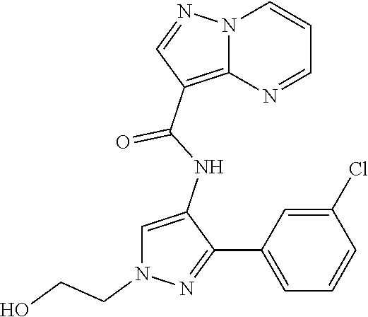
N12C(=C(C(NC3=CN(CCO)N=C3C3=CC=CC(Cl)=C3)=O)C=N1)N=CC=C2
